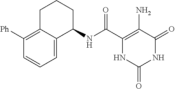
C(C1=C(N)C(=O)NC(=O)N1)(=O)NC1CCCC2=C([Ph])C=CC=C12
